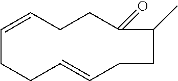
C1(=O)C(C)CCC=CCCC=CCC1
